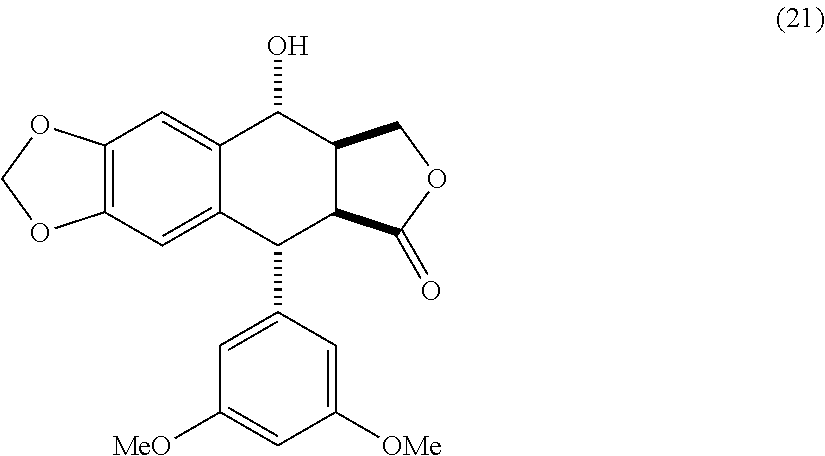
C12=C(C=C3C(=C1)C(O)C1C(C3C3=CC([MeO])=CC([OMe])=C3)C(=O)OC1)OCO2
